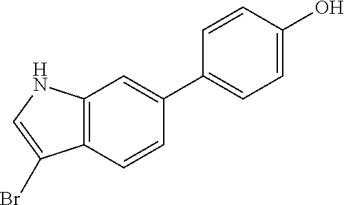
C12=C(NC=C1Br)C=C(C1=CC=C(O)C=C1)C=C2
